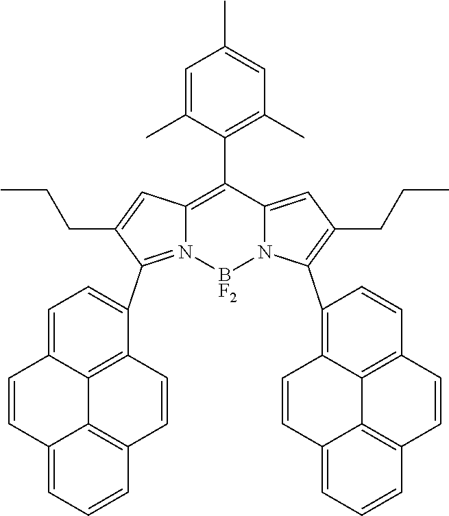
C1=C(C)C(C2=C3N(=C(C4=CC=C5C6=C4C=CC4=C6C(=CC=C4)C=C5)C(CCC)=C3)[BF2]N3C2=CC(CCC)=C3C2=C3C4=C(C=C2)C=CC2=C4C(=CC=C2)C=C3)=C(C)C=C1C
